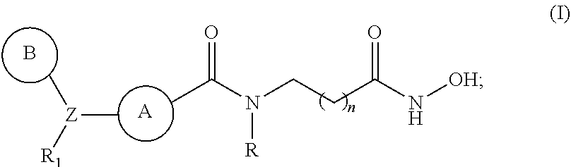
[A].B.O=C(N(CCC(N[OH])=O)[R])C.C[Z]([R1])C
